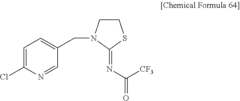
C1=C(Cl)N=CC(CN2CCSC2=NC([CF3])=O)=C1
